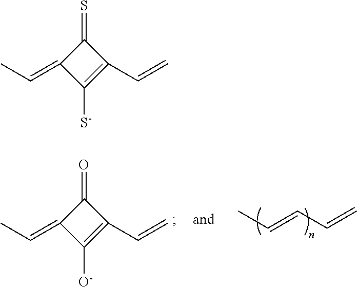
C1(=O)C(=CC)C([O-])=C1C=C.C(=CC=C)C.C1(=S)C(=CC)C([S-])=C1C=C
